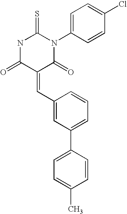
N1C(=O)C(=CC2=CC(C3=CC=C(C)C=C3)=CC=C2)C(=O)N(C2=CC=C(Cl)C=C2)C1=S
